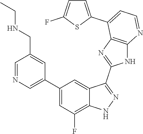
C1=NC=C(C2=CC(F)=C3C(=C2)C(C2=NC4=C(N2)N=CC=C4C2=CC=C(F)S2)=NN3)C=C1CNCC
